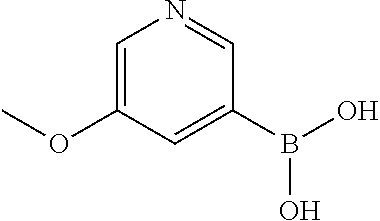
C1=C(OC)C=C(B(O)O)C=N1
